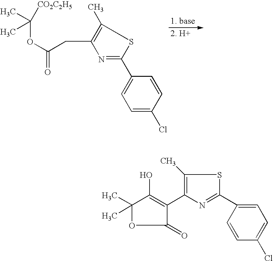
C(C1=C(C)SC(C2=CC=C(Cl)C=C2)=N1)C(OC(C)([CO2C2H5])C)=O.C1(C)(C)OC(=O)C(C2=C(C)SC(C3=CC=C(Cl)C=C3)=N2)=C1O
